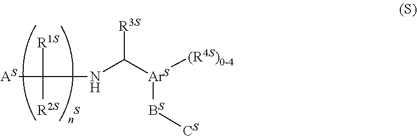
[R3S]C(NC([R1S])([R2S])[AS])[ArS]([BS][CS])[(R4S)0-4]
